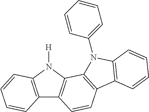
C12=C(N([H])C3=C1C=CC1=C3N(C3=CC=CC=C3)C3=C1C=CC=C3)C=CC=C2
